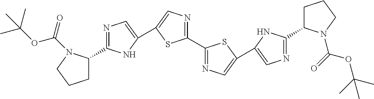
C1(C2=NC=C(C3=CN=C(C4CCCN4C(=O)OC(C)(C)C)N3)S2)=NC=C(C2=CN=C(C3CCCN3C(=O)OC(C)(C)C)N2)S1
